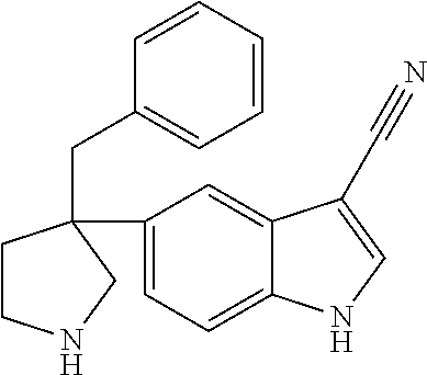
N1C=C(C#N)C2=CC(C3(CC4=CC=CC=C4)CCNC3)=CC=C12
